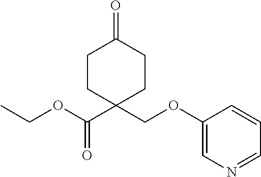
CCOC(C1(COC2=CN=CC=C2)CCC(=O)CC1)=O
